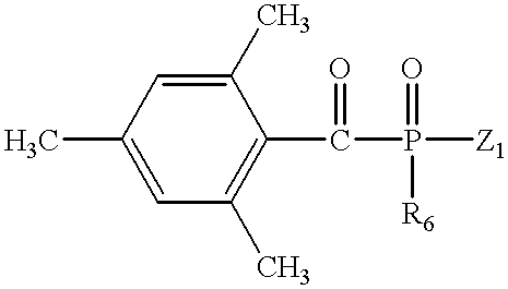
CC1=CC(C)=C(C(P([Z1])(=O)[R6])=O)C(C)=C1
